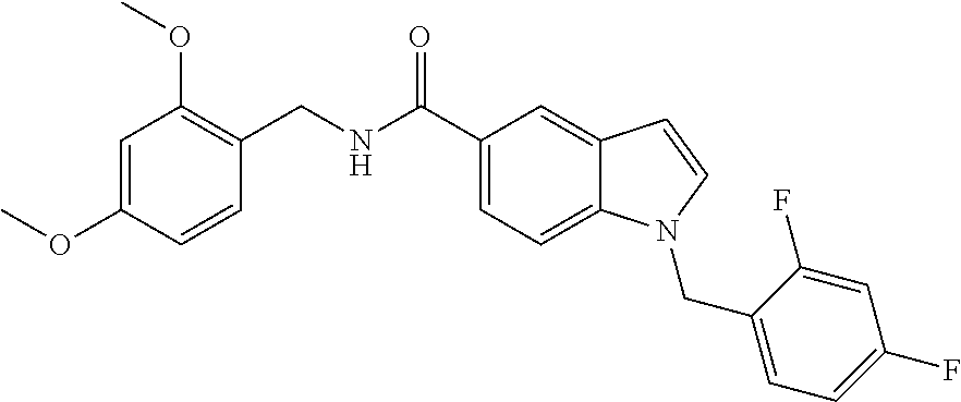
C1=C2C(=CC(C(NCC3=C(OC)C=C(OC)C=C3)=O)=C1)C=CN2CC1=CC=C(F)C=C1F
